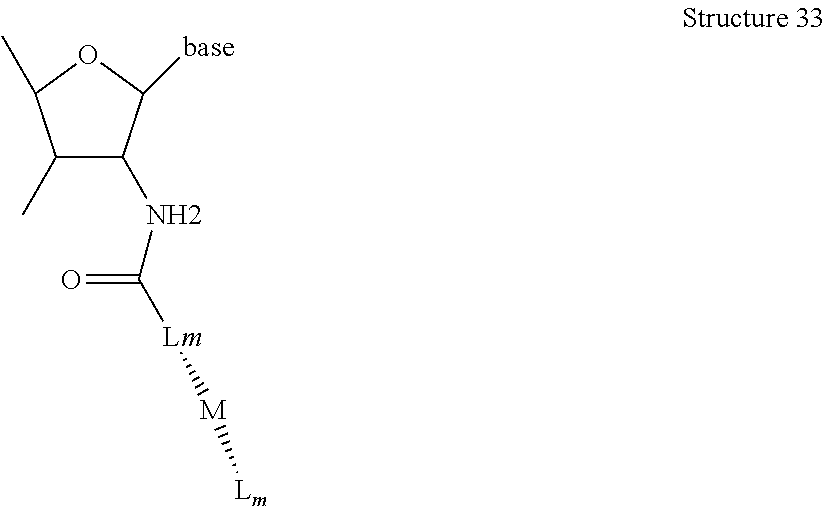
C1(NC(=O)[Lm][M][Lm])C(C)C(C)OC1[base]
